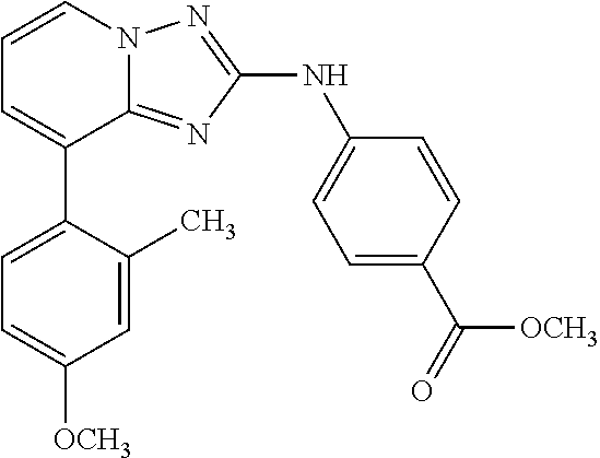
C1=C(C2=CC=CN3C2=NC(NC2=CC=C(C(=O)[OCH3])C=C2)=N3)C(C)=CC([OCH3])=C1
